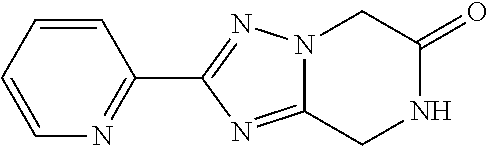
C1=CC=CN=C1C1=NN2C(=N1)CNC(=O)C2
